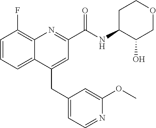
C(C1=CC(C(NC2C(O)COCC2)=O)=NC2=C(F)C=CC=C12)C1=CC=NC(OC)=C1
